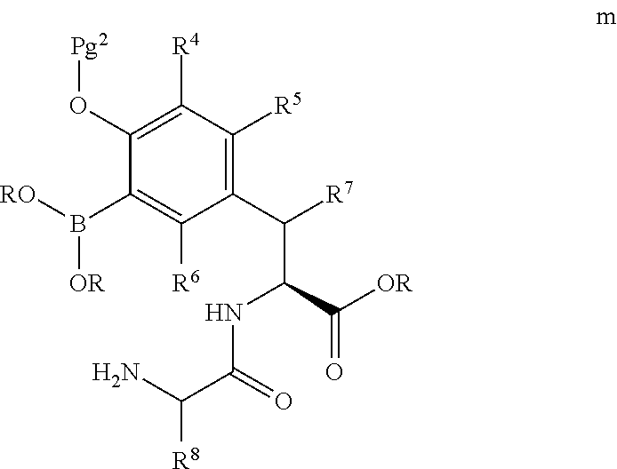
C(C(N)[R8])(NC(C(C1=C([R5])C([R4])=C(O[Pg2])C(B([RO])[OR])=C1[R6])[R7])C([OR])=O)=O
